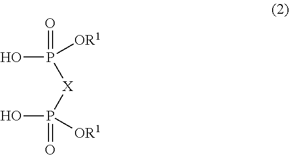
OP([X]P(O)(=O)[OR1])(=O)[OR1]
